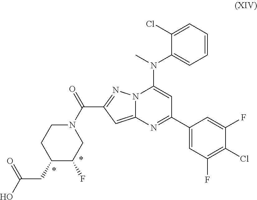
N12C(=CC(C(=O)N3CCC(CC(O)=O)C(F)C3)=N1)N=C(C1=CC(F)=C(Cl)C(F)=C1)C=C2N(C)C1=CC=CC=C1Cl
